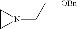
C1CN1CC[OBn]
